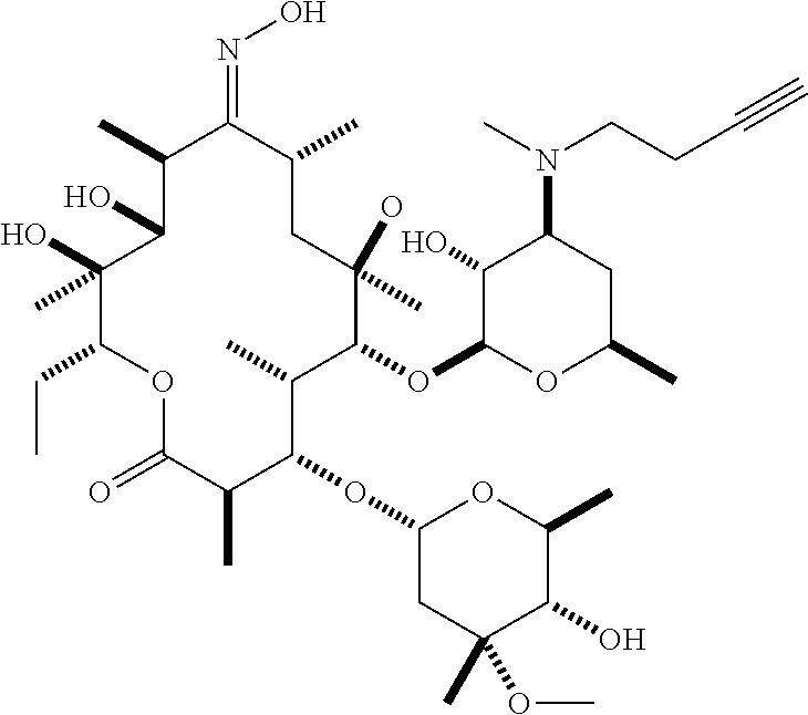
C1(O)C(O)(C)C(CC)OC(=O)C(C)C(OC2CC(C)(OC)C(O)C(C)O2)C(C)C(OC2OC(C)CC(N(C)CCC#C)C2O)C(C)(O)CC(C)C(=NO)C1C
